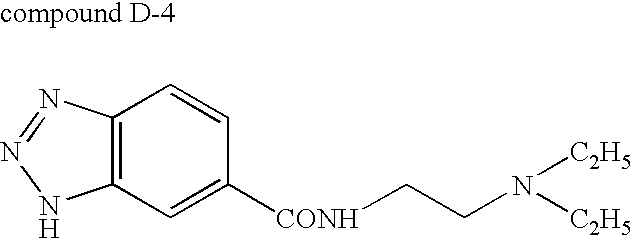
C12=C(C=C([CONH]CCN([C2H5])[C2H5])C=C1)NN=N2
